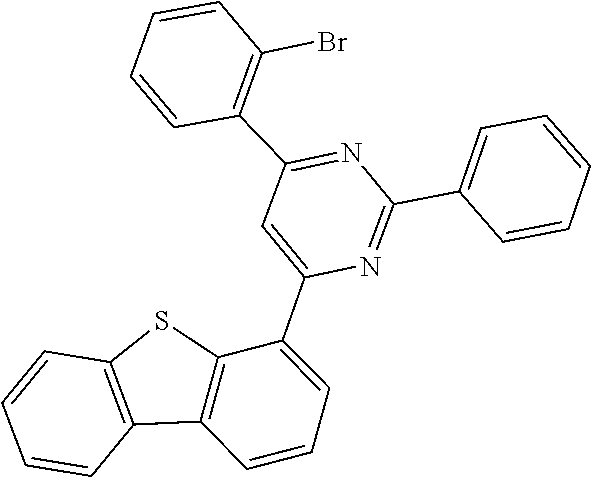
C1=CC2=C(C=C1)SC1=C2C=CC=C1C1=CC(C2=C(Br)C=CC=C2)=NC(C2=CC=CC=C2)=N1
